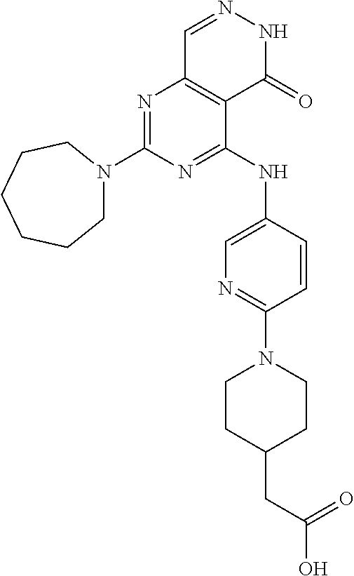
N1=C(N2CCCCCC2)N=C(NC2=CN=C(N3CCC(CC(=O)O)CC3)C=C2)C2=C1C=NNC2=O
